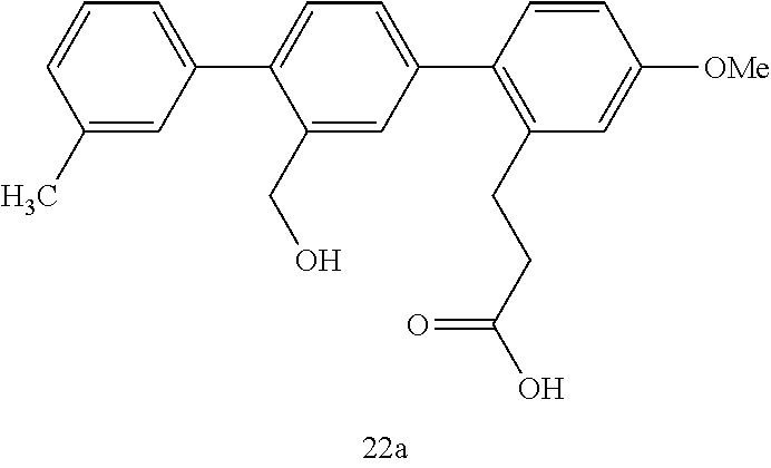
C1(C)=CC(C2=CC=C(C3=C(CCC(O)=O)C=C([OMe])C=C3)C=C2CO)=CC=C1
